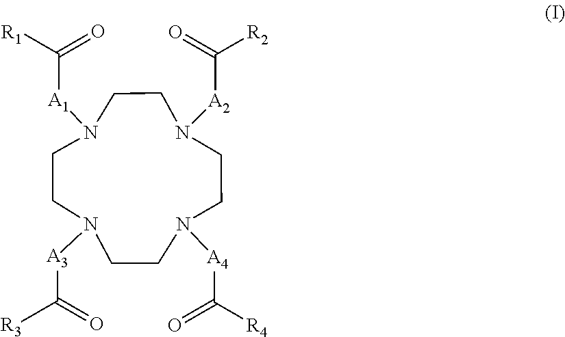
N1([A3]C([R3])=O)CCN([A1]C([R1])=O)CCN([A2]C(=O)[R2])CCN([A4]C([R4])=O)CC1
